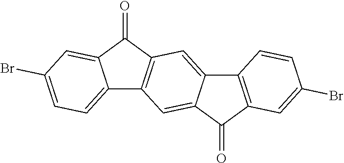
C12=CC=C(Br)C=C1C(=O)C1=C2C=C2C(=C1)C1=C(C2=O)C=C(Br)C=C1
